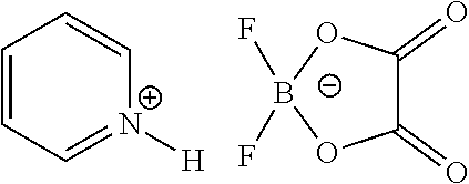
C1(=O)C(=O)O[B-](F)(F)O1.C1=CC=[N+]([H])C=C1
